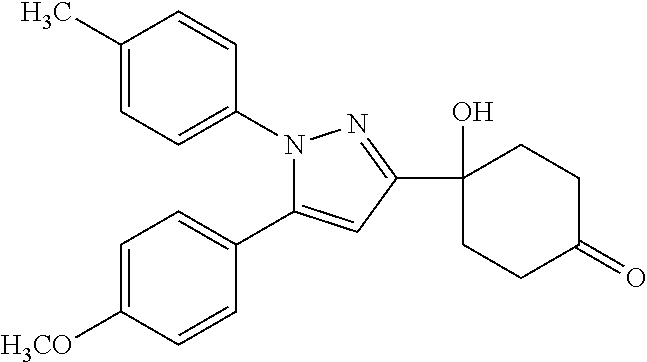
C1(C)=CC=C(N2C(C3=CC=C([H3CO])C=C3)=CC(C3(O)CCC(=O)CC3)=N2)C=C1
